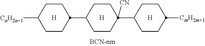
C1CC(C2([CN])CCC(C3CCC([CnH2n+1])CC3)CC2)CCC1[CmH2m+1].[H].[H].[H]
